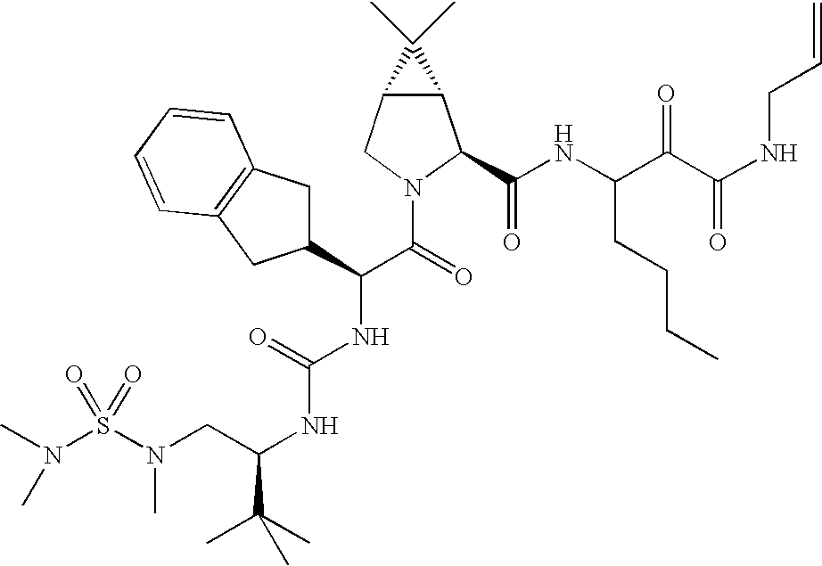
S(N(CC(NC(NC(C(N1C(C(NC(C(C(NCC=C)=O)=O)CCCC)=O)C2C(C1)C2(C)C)=O)C1CC2=C(C1)C=CC=C2)=O)C(C)(C)C)C)(=O)(=O)N(C)C
